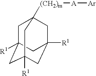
[(CH2)m](C12CC3([R1])CC([R1])(CC([R1])(C1)C3)C2)[A][Ar]
